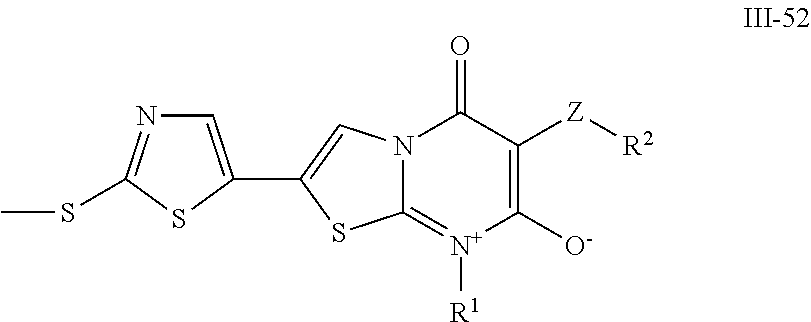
C1([O-])=C([Z][R2])C(=O)N2C(=[N+]1[R1])SC(C1=CN=C(SC)S1)=C2
